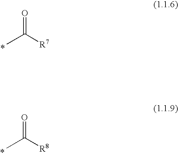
O=C([R7])C.O=C([R8])C
